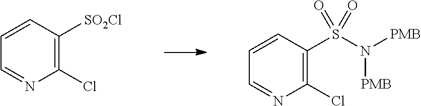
N1=CC=CC(S(N([PMB])[PMB])(=O)=O)=C1Cl.N1=CC=CC([SO2Cl])=C1Cl
